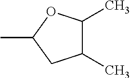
C1(C)CC(C)C(C)O1
